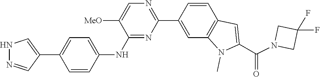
C1(F)(F)CN(C(C2=CC3=C(C=C(C4=NC=C([MeO])C(NC5=CC=C(C6=CNN=C6)C=C5)=N4)C=C3)N2C)=O)C1
